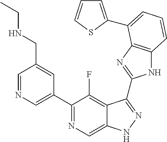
C1=NC=C(C2=NC=C3C(=C2F)C(C2=NC4=C(N2)C=CC=C4C2=CC=CS2)=NN3)C=C1CNCC
